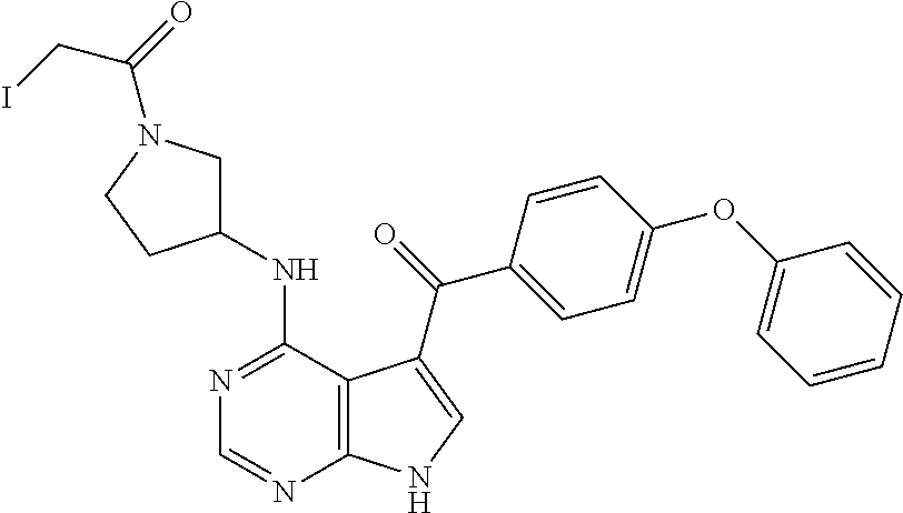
N1=C(NC2CN(C(=O)CI)CC2)C2=C(N=C1)NC=C2C(=O)C1=CC=C(OC2=CC=CC=C2)C=C1
